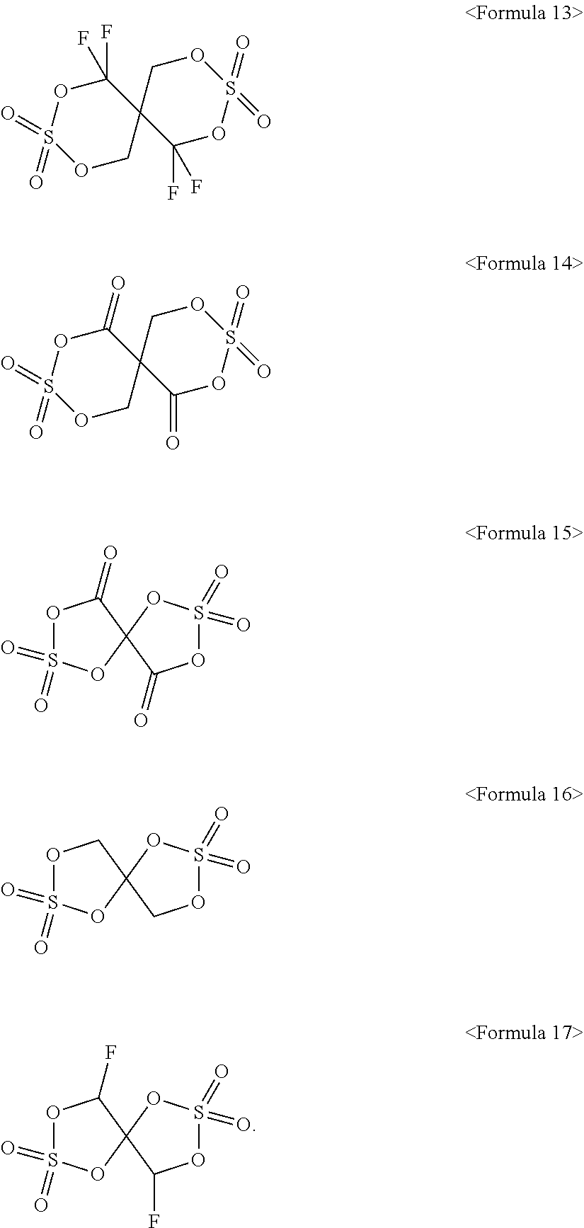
C1(F)(F)OS(=O)(=O)OCC12C(F)(F)OS(=O)(=O)OC2.C1(=O)OS(=O)(=O)OCC12C(=O)OS(=O)(=O)OC2.O1S(=O)(=O)OC2(C1=O)OS(=O)(=O)OC2=O.O1S(=O)(=O)OC2(C1)OS(=O)(=O)OC2.O1S(=O)(=O)OC2(C1F)OS(=O)(=O)OC2F
